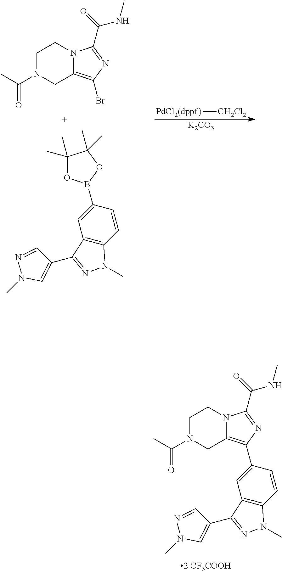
[PdCl2(dppf)][CH2Cl2].[K2CO3].N12C(=C(Br)N=C1C(=O)NC)CN(C(C)=O)CC2.C1(C)(C)OB(C2=CC3=C(C=C2)N(C)N=C3C2=CN(C)N=C2)OC1(C)C.N12C(=C(C3=CC4=C(C=C3)N(C)N=C4C3=CN(C)N=C3)N=C1C(=O)NC)CN(C(C)=O)CC2
